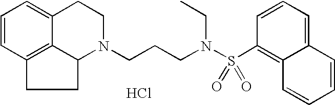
C12=C3C=CC=C1CCN(CCCN(S(C1=C4C(=CC=C1)C=CC=C4)(=O)=O)CC)C2CC3.Cl
